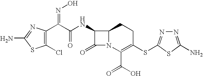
C1(Cl)=C(C(C(=O)NC2C(=O)N3C2CCC(SC2=NN=C(N)S2)=C3C(O)=O)=NO)N=C(N)S1
